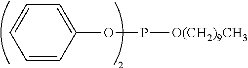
C1=CC(OP[O(CH2)9CH3])=CC=C1
